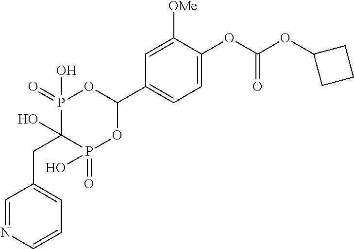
C(C1(O)P(=O)(O)OC(C2=CC=C(OC(OC3CCC3)=O)C([OMe])=C2)OP1(=O)O)C1=CC=CN=C1
